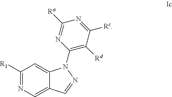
N1=C([R1])C=C2C(=C1)C=NN2C1=C([Rd])C([Rc])=NC([Ra])=N1
